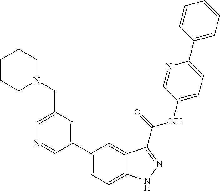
C1(CN2CCCCC2)=CN=CC(C2=CC=C3C(=C2)C(C(NC2=CC=C(C4=CC=CC=C4)N=C2)=O)=NN3)=C1
